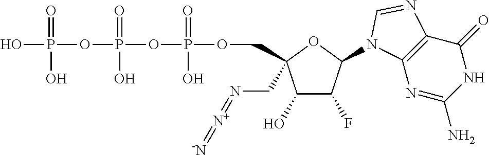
OP(=O)(OP(=O)(O)OP(=O)(O)OCC1(CN=[N+]=[-N])C(O)C(F)C(N2C3=C(C(=O)NC(N)=N3)N=C2)O1)O
